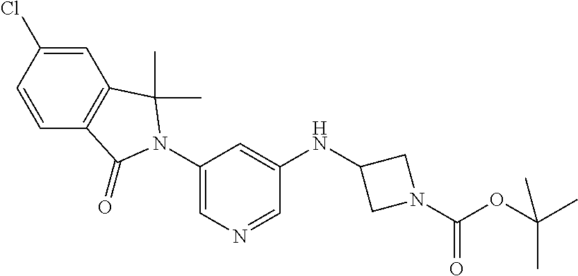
C1=C(Cl)C=CC2=C1C(C)(C)N(C1=CN=CC(NC3CN(C(=O)OC(C)(C)C)C3)=C1)C2=O
